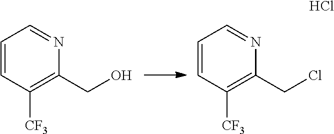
C1=CC([CF3])=C(CO)N=C1.C1=CC([CF3])=C(CCl)N=C1.Cl
